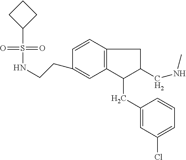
S(=O)(=O)(C1CCC1)NCCC1=CC2=C(C=C1)CC(CNC)C2CC1=CC(Cl)=CC=C1
